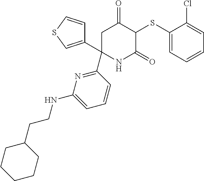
C1(SC2C(=O)CC(C3=CSC=C3)(C3=NC(NCCC4CCCCC4)=CC=C3)NC2=O)=CC=CC=C1Cl
